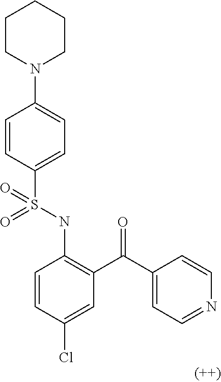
C1=CC(S(NC2=C(C(C3=CC=NC=C3)=O)C=C(Cl)C=C2)(=O)=O)=CC=C1N1CCCCC1
